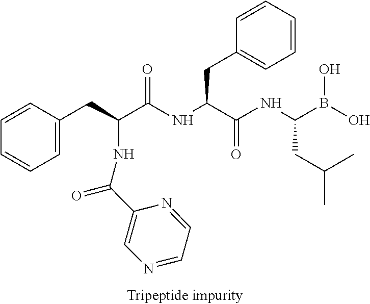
C1=CC(CC(NC(C2=CN=CC=N2)=O)C(NC(C(NC(CC(C)C)B(O)O)=O)CC2=CC=CC=C2)=O)=CC=C1
